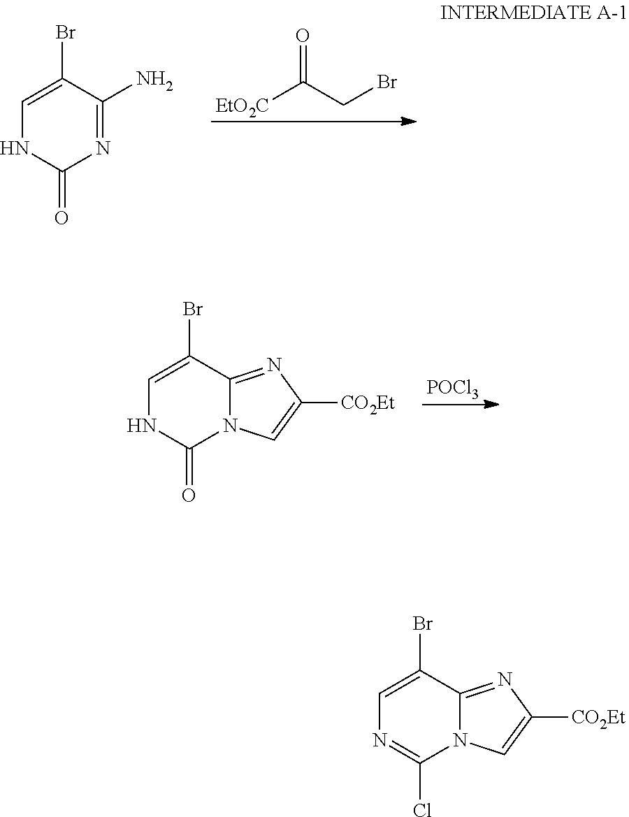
[EtO2C]C(CBr)=O.C1=C(Br)C(N)=NC(=O)N1.[POCl3].C1=C(Br)C2=NC([CO2Et])=CN2C(=O)N1.C1=C(Br)C2=NC([CO2Et])=CN2C(Cl)=N1
